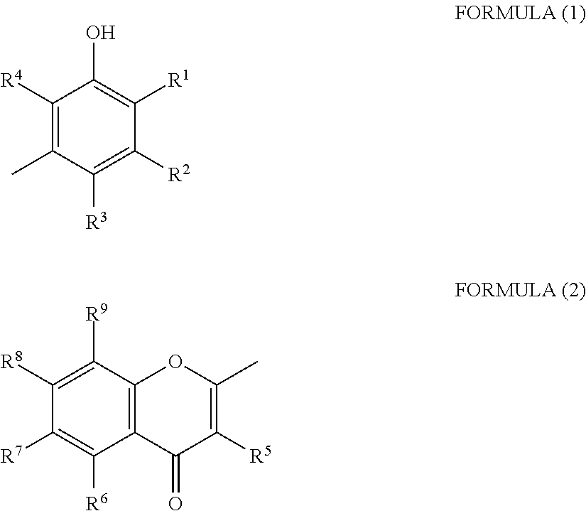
C1([R4])=C(C)C([R3])=C([R2])C([R1])=C1O.C1([R8])=C([R9])C2=C(C([R6])=C1[R7])C(=O)C([R5])=C(C)O2
